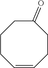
C1CC=CCCC(=O)C1
